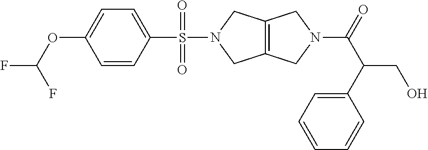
C1=CC(S(=O)(N2CC3=C(C2)CN(C(=O)C(C2=CC=CC=C2)CO)C3)=O)=CC=C1OC(F)F
